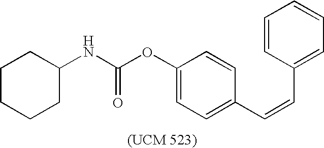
C1=CC(C=CC2=CC=C(OC(NC3CCCCC3)=O)C=C2)=CC=C1
